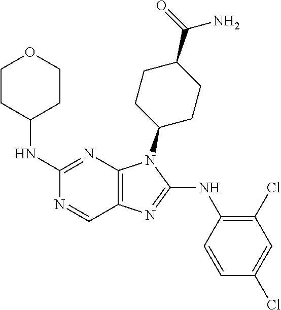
C1(NC2CCOCC2)=NC2=C(C=N1)N=C(NC1=C(Cl)C=C(Cl)C=C1)N2C1CCC(C(=O)N)CC1
